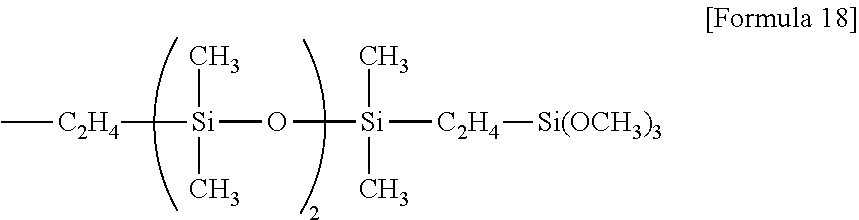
[Si](O[Si]([C2H4][Si(OCH3)3])(C)C)(C)(C)[C2H4]C
